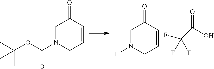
O=C1C=CCN([H])C1.O=C1C=CCN(C(OC(C)(C)C)=O)C1.FC(C(=O)O)(F)F
